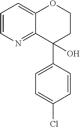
C1=CN=C2C(=C1)OCCC2(C1=CC=C(Cl)C=C1)O
